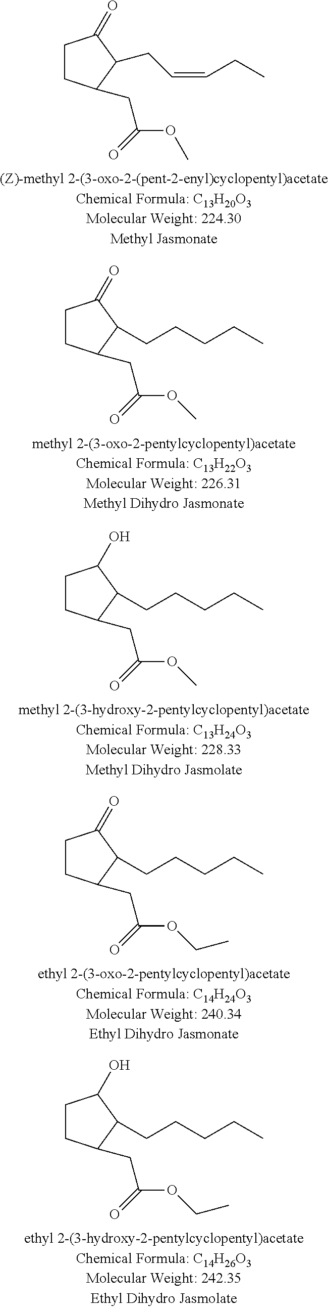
C1CC(CC(OC)=O)C(CC=CCC)C1=O.C1CC(CC(OC)=O)C(CCCCC)C1=O.C1CC(CC(OC)=O)C(CCCCC)C1O.C1CC(CC(OCC)=O)C(CCCCC)C1=O.C1CC(CC(OCC)=O)C(CCCCC)C1O
